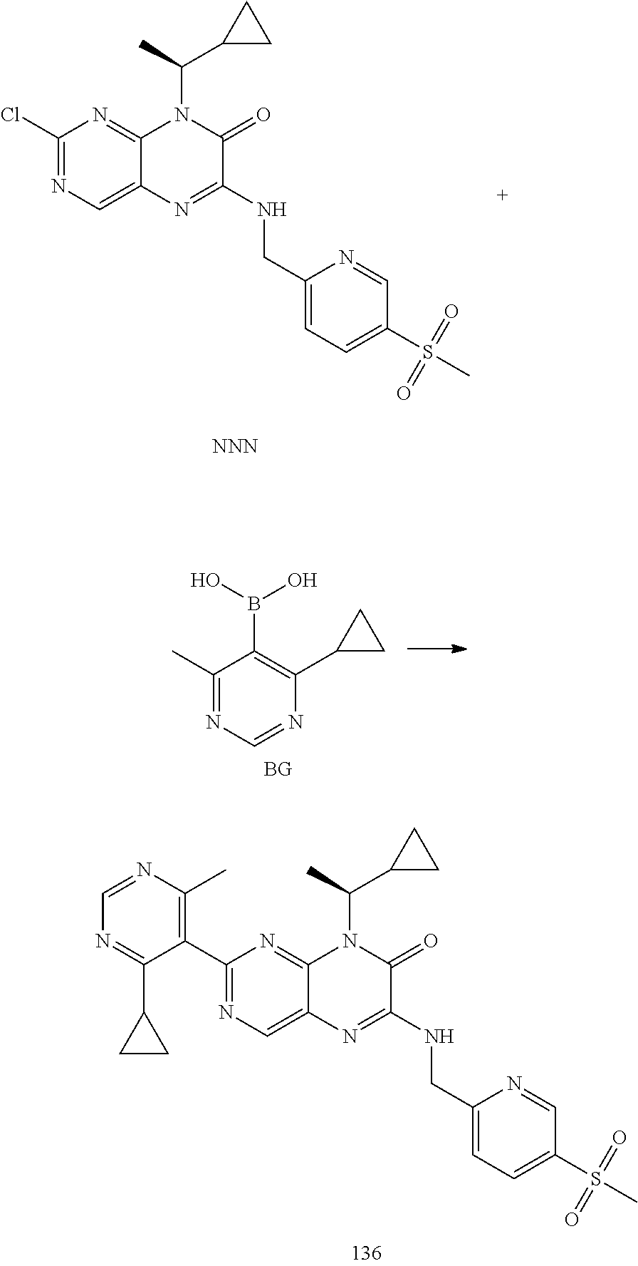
N1=CN=C(C)C(B(O)O)=C1C1CC1.[BG].C1(Cl)=NC=C2C(=N1)N(C(C)C1CC1)C(=O)C(NCC1=CC=C(S(=O)(=O)C)C=N1)=N2.[NNN].C1(C2=C(C)N=CN=C2C2CC2)=NC=C2C(=N1)N(C(C)C1CC1)C(=O)C(NCC1=CC=C(S(=O)(=O)C)C=N1)=N2
